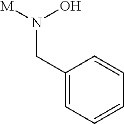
C1(CN([M])O)=CC=CC=C1
